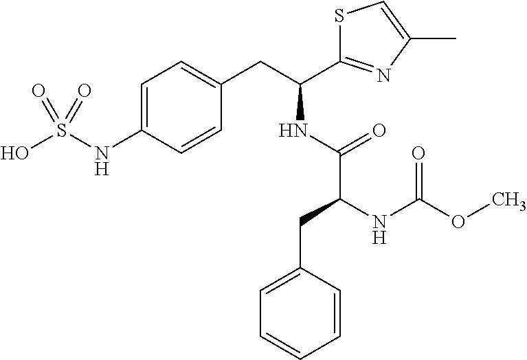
C1=C(NS(O)(=O)=O)C=CC(CC(C2=NC(C)=CS2)NC(C(CC2=CC=CC=C2)NC(OC)=O)=O)=C1
